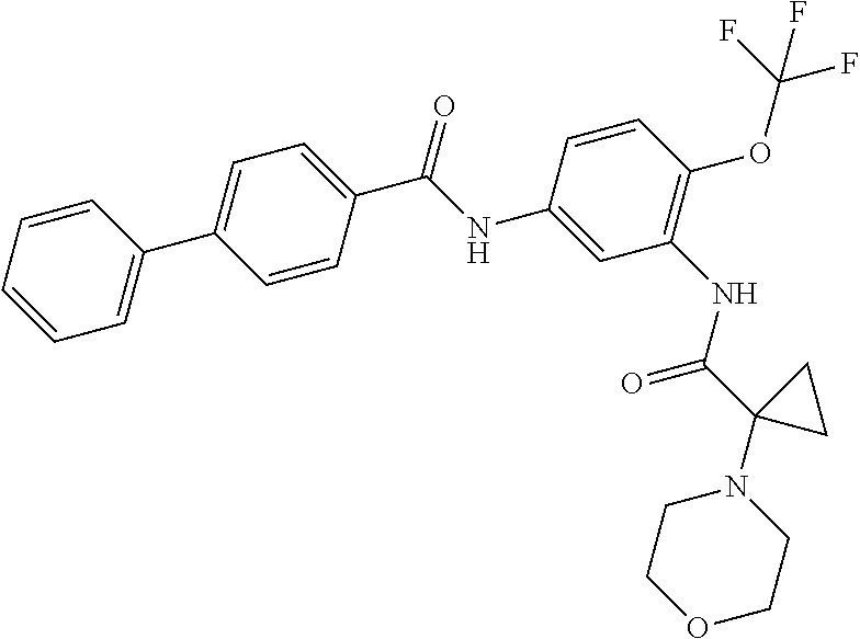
C1=CC=CC=C1C1=CC=C(C(NC2=CC(NC(C3(N4CCOCC4)CC3)=O)=C(OC(F)(F)F)C=C2)=O)C=C1
